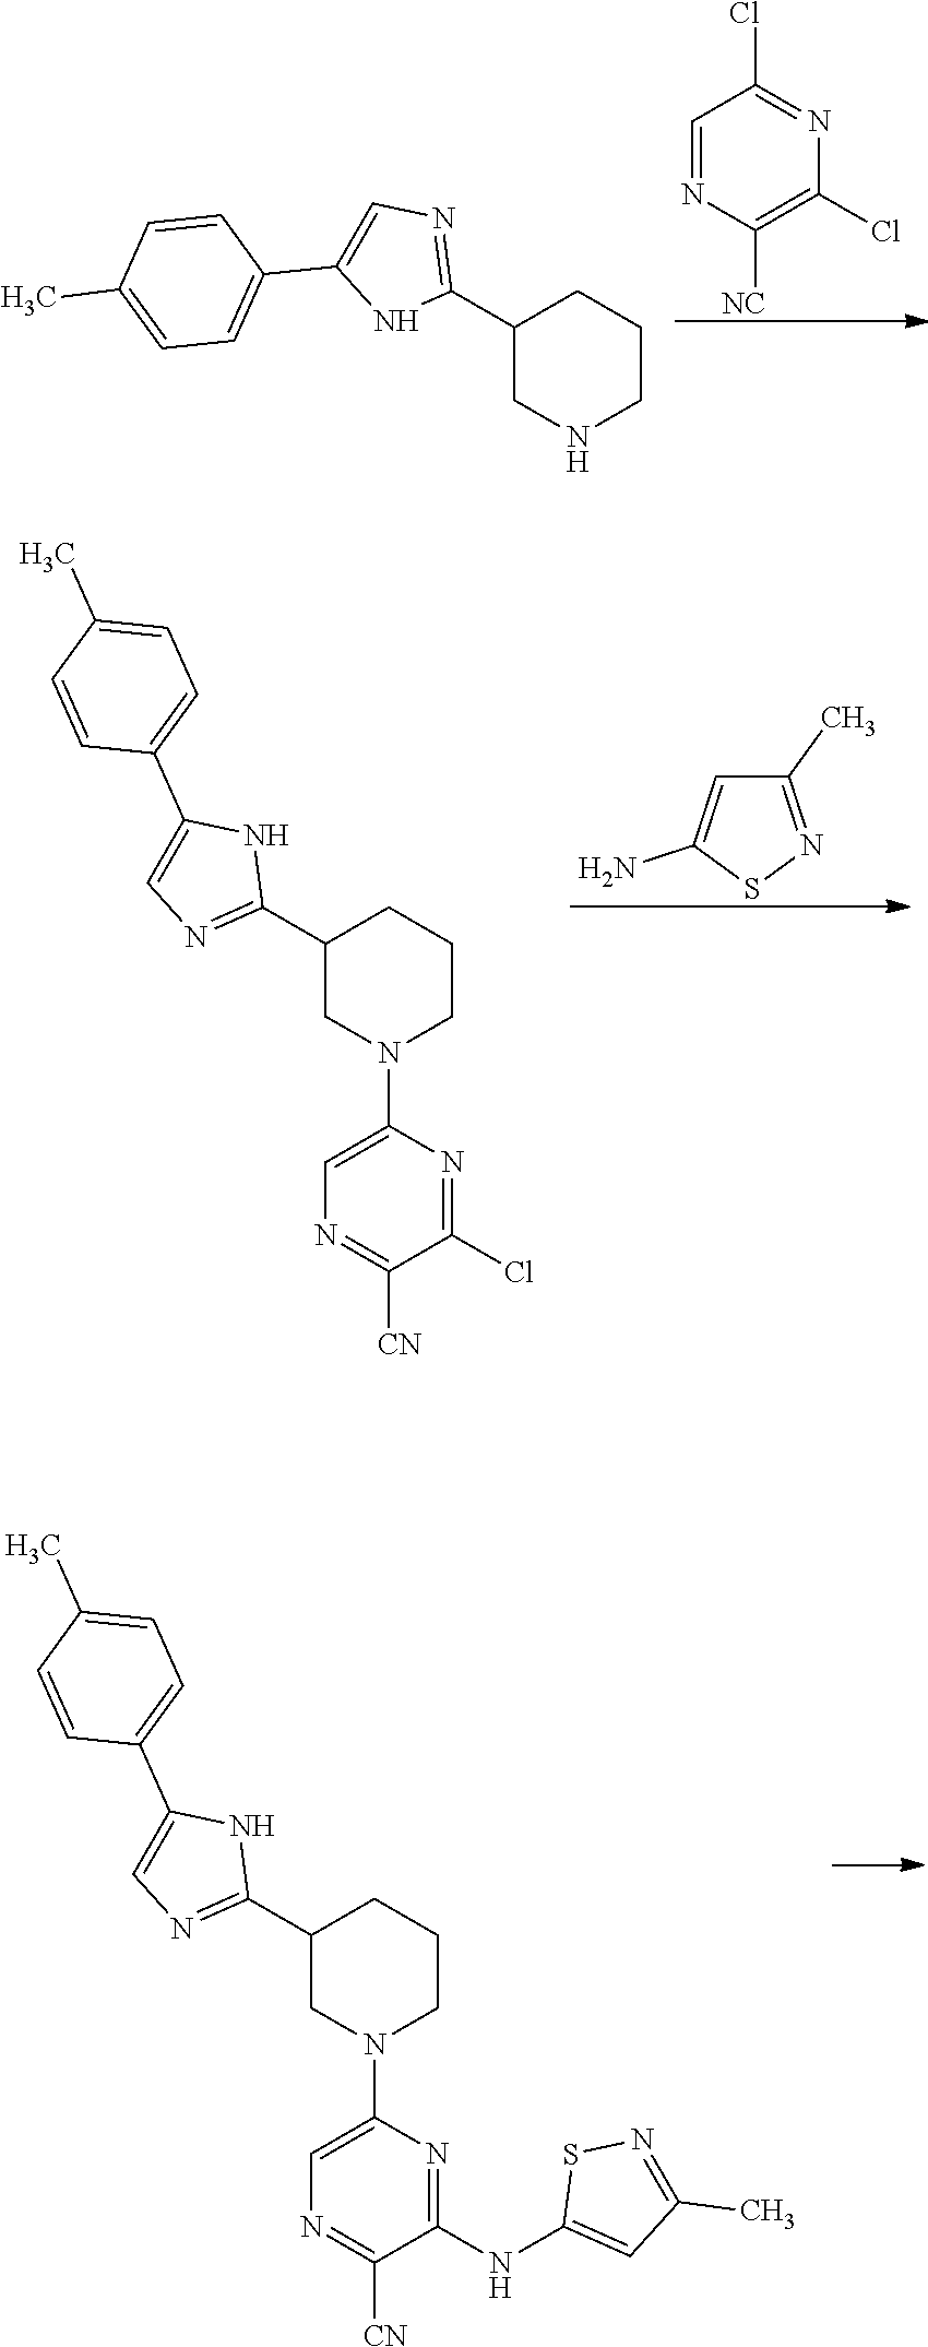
C1=NC([NC])=C(Cl)N=C1Cl.C1(C2=NC=C(C3=CC=C(C)C=C3)N2)CNCCC1.C1(C)=NSC(N)=C1.C1(C2=NC=C(C3=CC=C(C)C=C3)N2)CN(C2=CN=C([CN])C(Cl)=N2)CCC1.C1(C2=NC=C(C3=CC=C(C)C=C3)N2)CN(C2=CN=C([CN])C(NC3=CC(C)=NS3)=N2)CCC1
